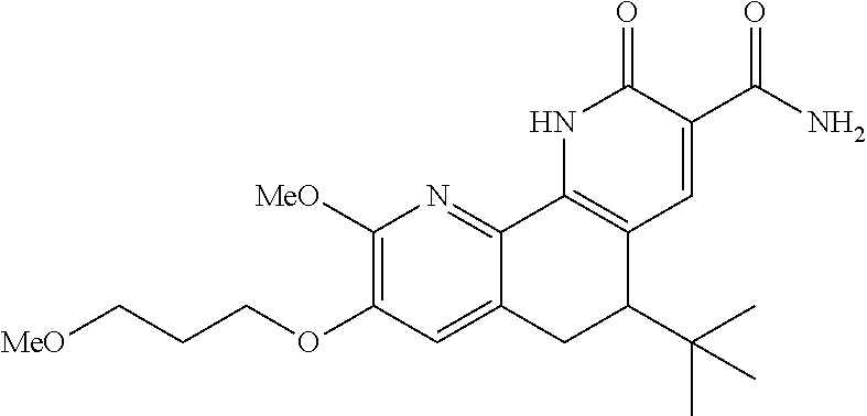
C1([MeO])=C(OCCC[MeO])C=C2C(=N1)C1=C(C(C(C)(C)C)C2)C=C(C(N)=O)C(=O)N1
